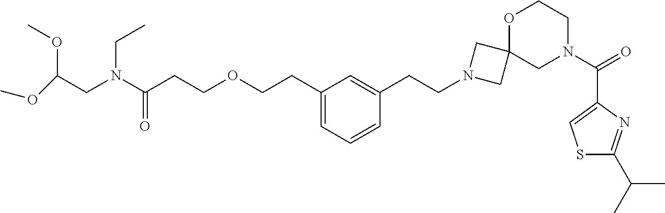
C1(CCOCCC(N(CC(OC)OC)CC)=O)=CC=CC(CCN2CC3(C2)CN(C(=O)C2=CSC(C(C)C)=N2)CCO3)=C1
